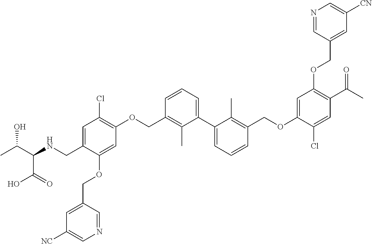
C1=C(CNC(C(=O)O)C(O)C)C(OCC2=CC([NC])=CN=C2)=CC(OCC2=C(C)C(C3=CC=CC(COC4=CC(OCC5=CC([CN])=CN=C5)=C(C(C)=O)C=C4Cl)=C3C)=CC=C2)=C1Cl
